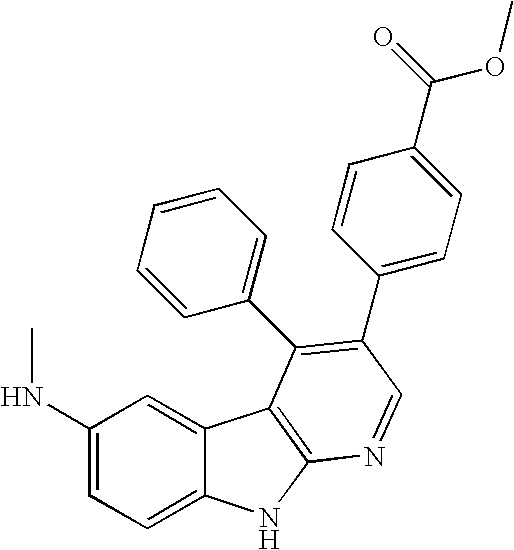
C1(NC)=CC=C2C(=C1)C1=C(N2)N=CC(C2=CC=C(C(OC)=O)C=C2)=C1C1=CC=CC=C1
